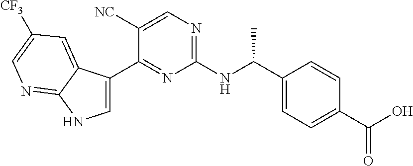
C1(C(NC2=NC=C([NC])C(C3=CNC4=NC=C([CF3])C=C34)=N2)C)=CC=C(C(O)=O)C=C1
